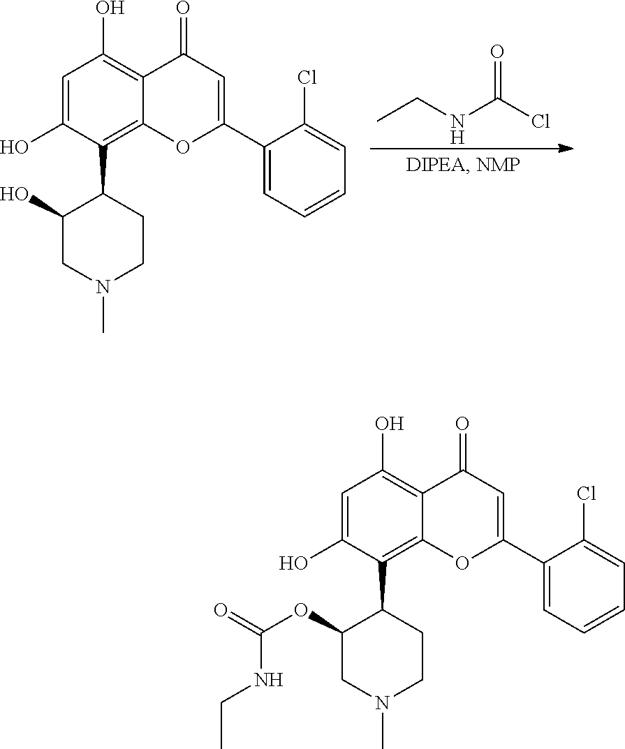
O=C(Cl)NCC.C1=C(O)C(C2C(O)CN(C)CC2)=C2C(=C1O)C(=O)C=C(C1=CC=CC=C1Cl)O2.C1=C(O)C(C2C(OC(=O)NCC)CN(C)CC2)=C2C(=C1O)C(=O)C=C(C1=CC=CC=C1Cl)O2
